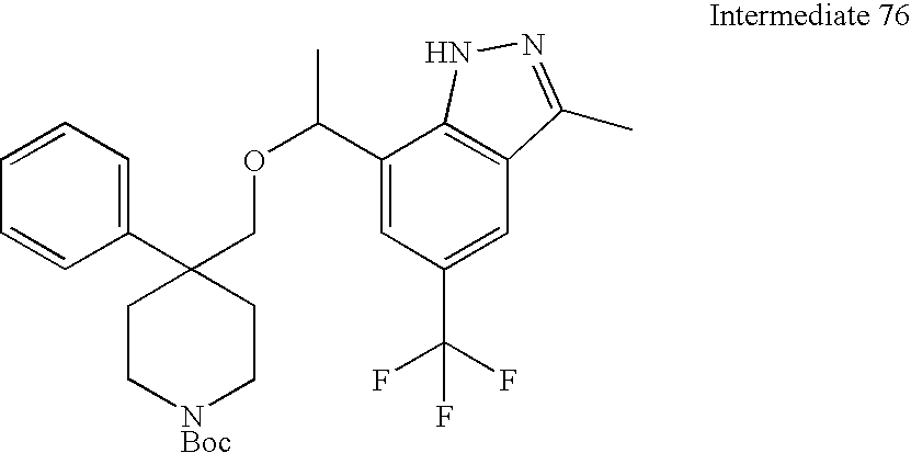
C1(C(OCC2(C3=CC=CC=C3)CC[NBoc]CC2)C)=CC(C(F)(F)F)=CC2=C1NN=C2C
